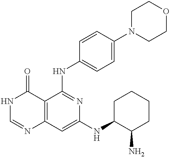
C12=C(C=C(NC3C(N)CCCC3)N=C1NC1=CC=C(N3CCOCC3)C=C1)N=CNC2=O
